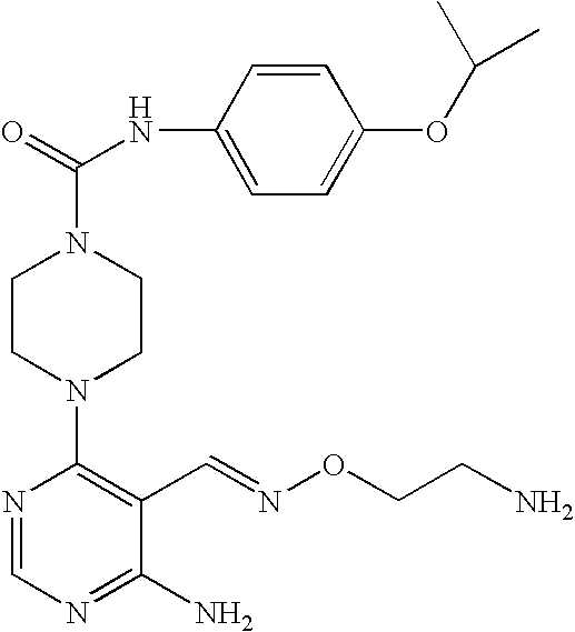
C1(N2CCN(C(=O)NC3=CC=C(OC(C)C)C=C3)CC2)=C(C=NOCCN)C(N)=NC=N1
